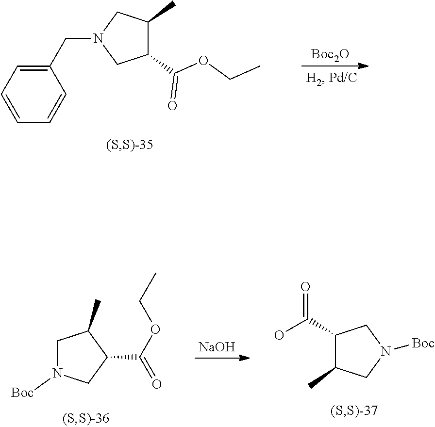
C1(CN2CC(C(OCC)=O)C(C)C2)=CC=CC=C1.[Boc2O].[NaOH].C1N([Boc])CC(C(OCC)=O)C1C.C1(C(O)=O)C(C)CN([Boc])C1
